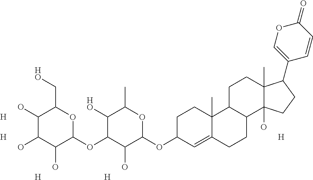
C1(O)C(O)C(O)C(OC2C(O)C(OC3C=C4C(C)(CC3)C3C(CC4)C4(O)C(C)(CC3)C(C3=COC(=O)C=C3)CC4)OC(C)C2[HO])OC1C[HO].[H].[H].[H].[H].[H]
